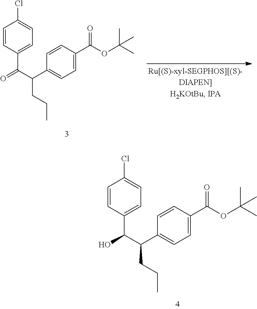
C1=C(C(C(=O)C2=CC=C(Cl)C=C2)CCC)C=CC(C(OC(C)(C)C)=O)=C1.C1=C(C(C(C2=CC=C(Cl)C=C2)O)CCC)C=CC(C(OC(C)(C)C)=O)=C1
